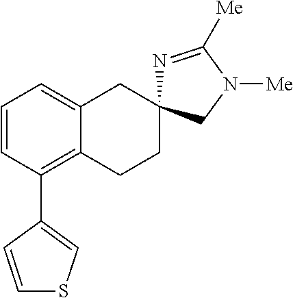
C1=CC(C2=CSC=C2)=C2C(=C1)CC1(CC2)N=C([Me])N([Me])C1
